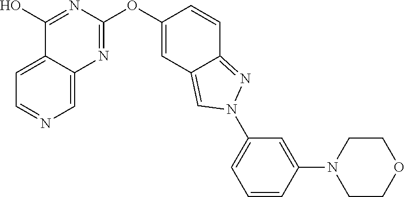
C12=CC=NC=C1N=C(OC1=CC3=CN(C4=CC=CC(N5CCOCC5)=C4)N=C3C=C1)N=C2O
